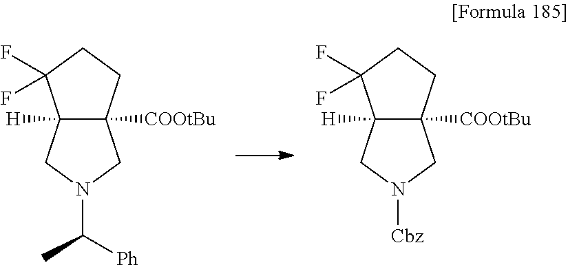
C12([H])C([COOtBu])(CCC1(F)F)CN(C([Ph])C)C2.C12([H])C([COOtBu])(CCC1(F)F)CN([Cbz])C2
